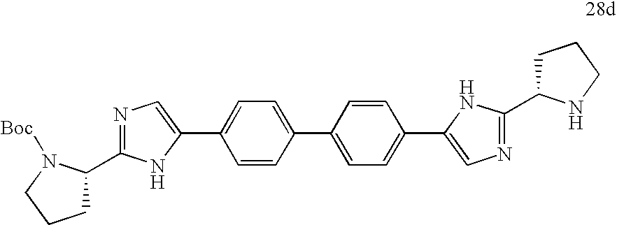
C1=CC(C2=CC=C(C3=CN=C(C4CCCN4)N3)C=C2)=CC=C1C1=CN=C(C2CCCN2[Boc])N1
